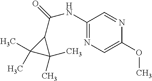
C(NC1=NC=C(OC)N=C1)(=O)C1C(C)(C)C1(C)C
